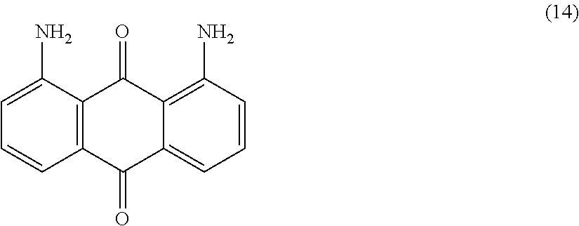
C12=C(C(=O)C3=CC=CC(N)=C3C1=O)C=CC=C2N
